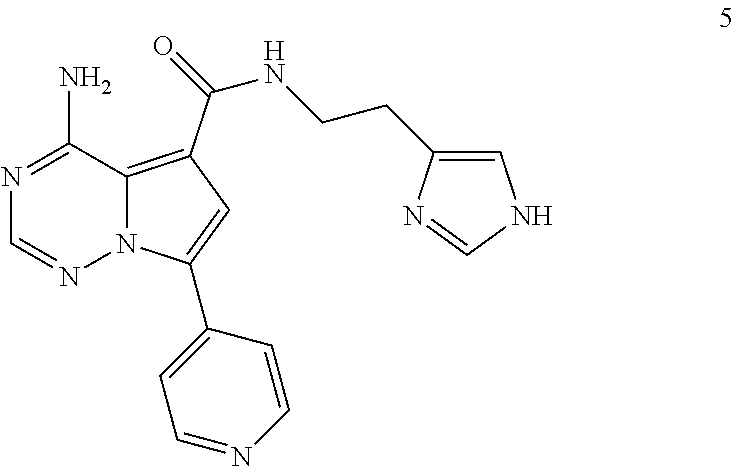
N1=C(N)C2=C(C(=O)NCCC3=CNC=N3)C=C(C3=CC=NC=C3)N2N=C1
